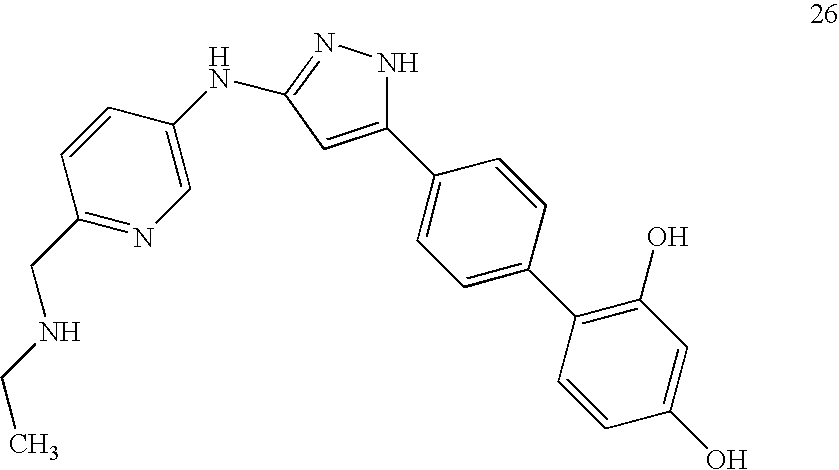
C1(C2=CC=C(C3=C(O)C=C(O)C=C3)C=C2)=CC(NC2=CN=C(CNCC)C=C2)=NN1
